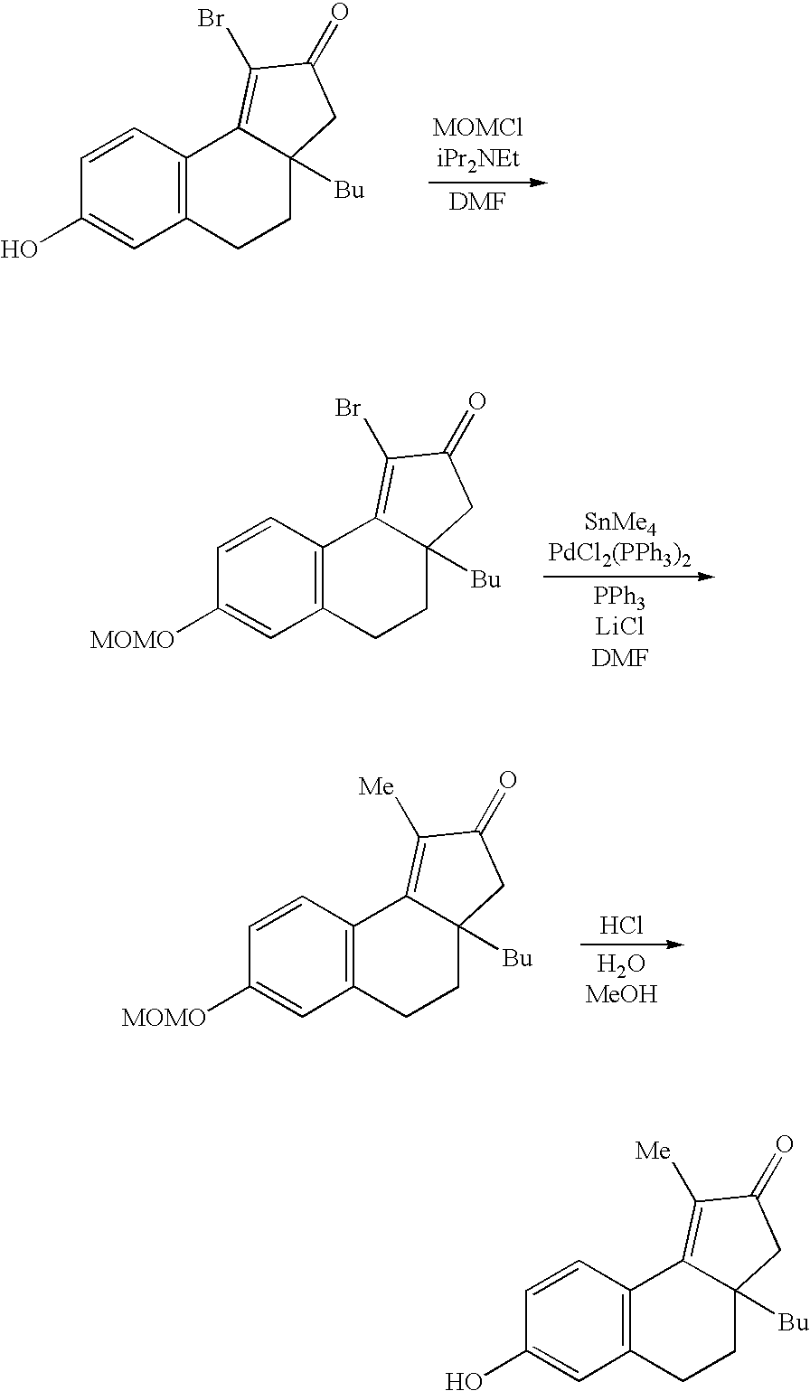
C1=CC2=C(C=C1O)CCC1([Bu])C2=C(Br)C(=O)C1.[MOMCliPr2NEt].[DMF].C1=CC2=C(C=C1[MOMO])CCC1([Bu])C2=C(Br)C(=O)C1.C1=CC2=C(C=C1[MOMO])CCC1([Bu])C2=C([Me])C(=O)C1.Cl.C1=CC2=C(C=C1O)CCC1([Bu])C2=C([Me])C(=O)C1
